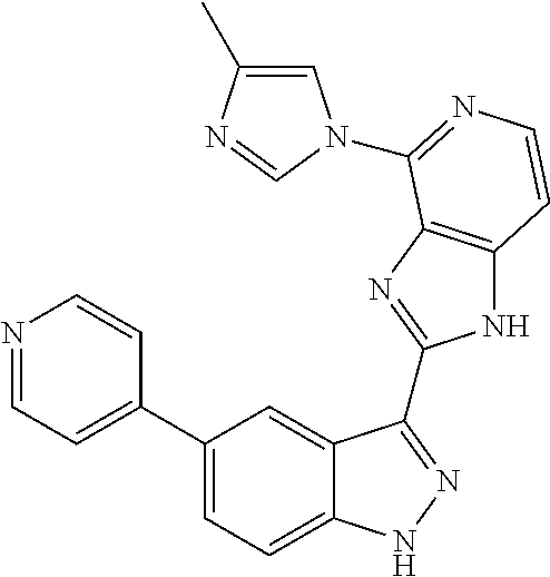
C1(C2=CC=NC=C2)=CC=C2C(=C1)C(C1=NC3=C(N1)C=CN=C3N1C=C(C)N=C1)=NN2
